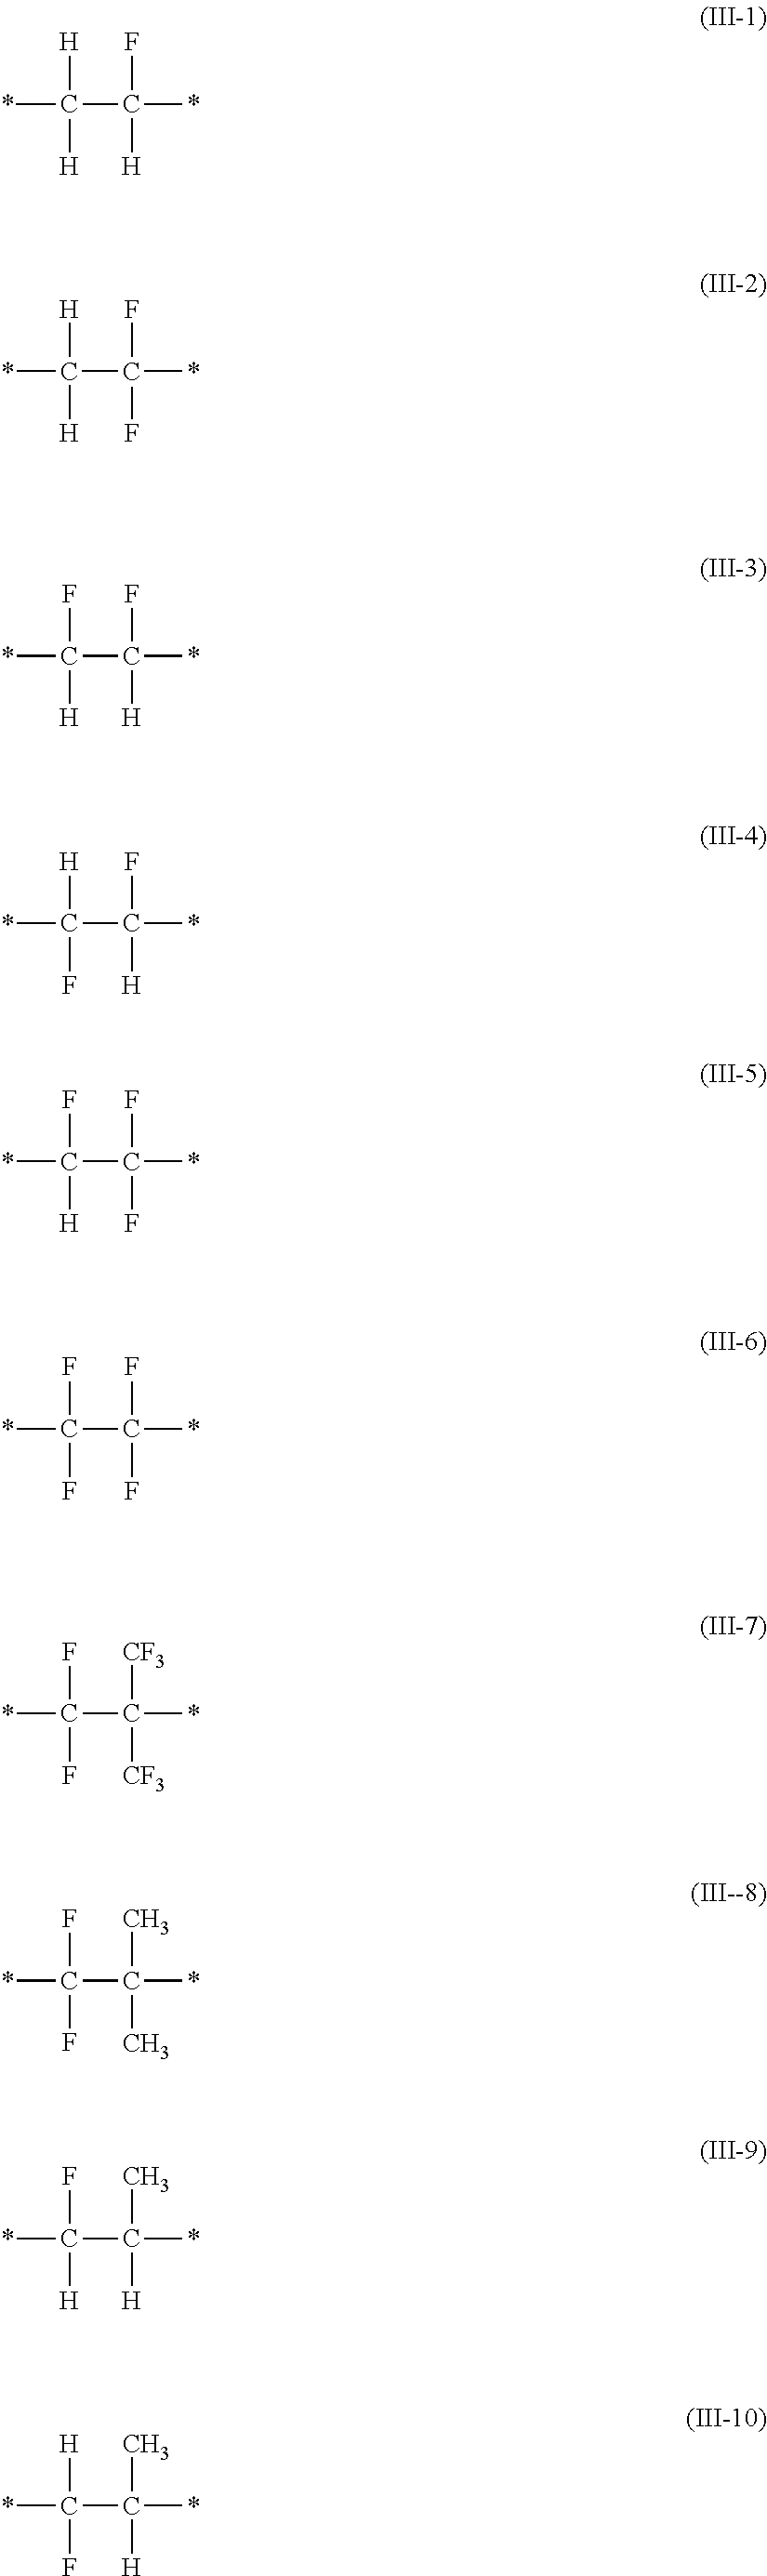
*C(C(*)(F)[H])([H])[H].*C(C(*)(F)F)([H])[H].*C(C(*)(F)[H])(F)[H].*C(C(*)(F)[H])([H])F.*C(C(*)(F)F)(F)[H].*C(C(*)(F)F)(F)F.*C(C(*)([CF3])[CF3])(F)F.*C(C(*)(C)C)(F)F.*C(C(*)(C)[H])(F)[H].*C(C(*)(C)[H])([H])F
